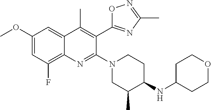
C12=C(F)C=C(OC)C=C1C(C)=C(C1=NC(C)=NO1)C(N1CCC(NC3CCOCC3)C(C)C1)=N2
